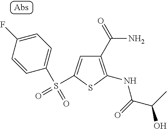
C1(C(N)=O)=C(NC(C(C)O)=O)SC(S(=O)(C2=CC=C(F)C=C2)=O)=C1
